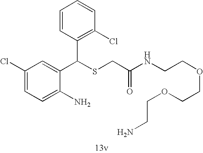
C1=C(N)C(C(SCC(=O)NCCOCCOCCN)C2=C(Cl)C=CC=C2)=CC(Cl)=C1
